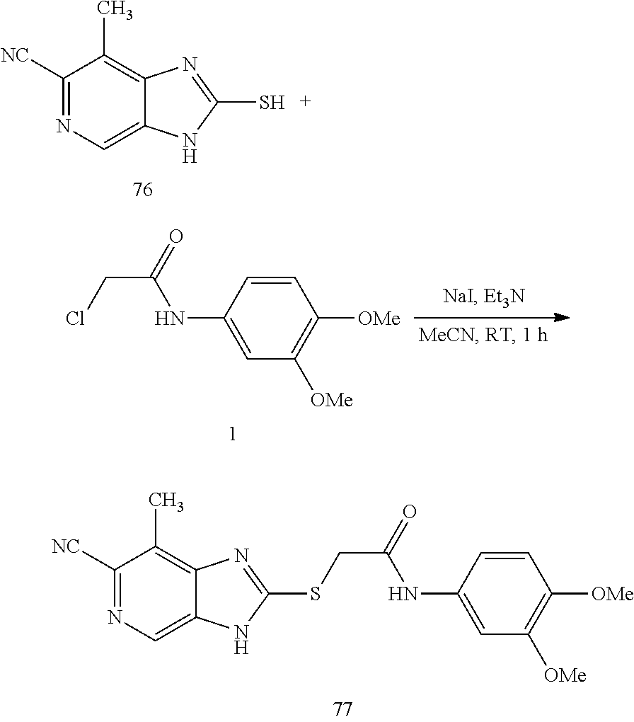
C1([NC])=NC=C2C(=C1C)N=C(S)N2.C1=CC(NC(CCl)=O)=CC([OMe])=C1[OMe].C1=CC(NC(CSC2=NC3=C(C)C([NC])=NC=C3N2)=O)=CC([OMe])=C1[OMe]
